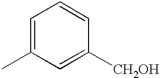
C1=C(C)C=C([CH2OH])C=C1
